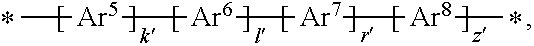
[Ar5]([Ar6][Ar7][Ar8]C)C
